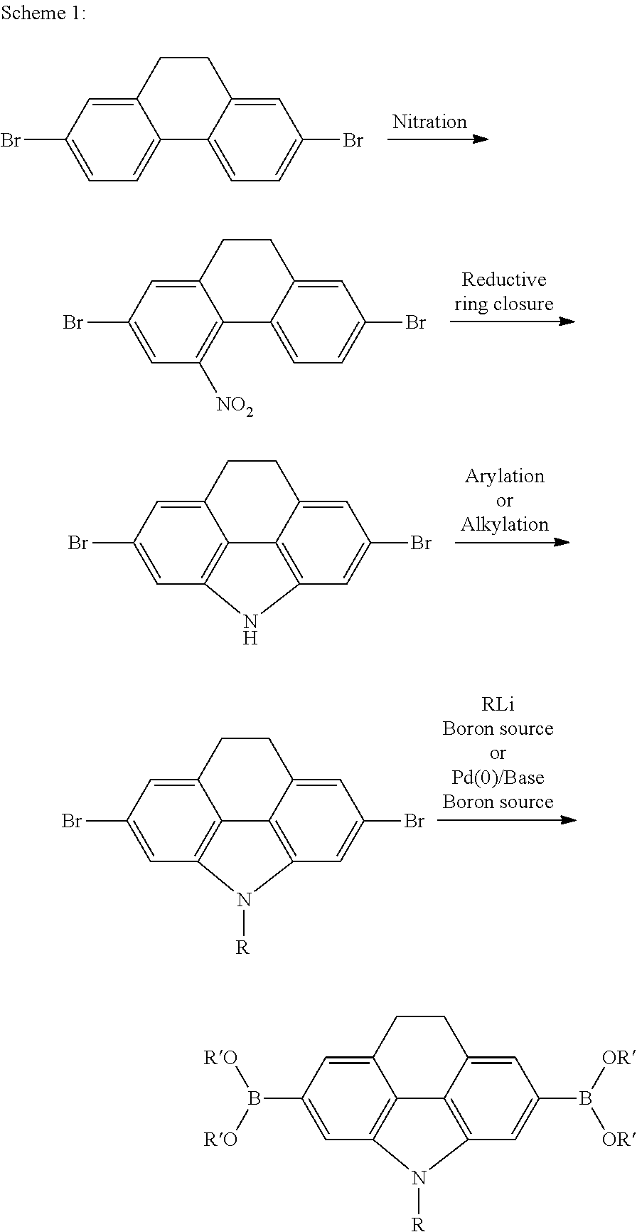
C12=CC(Br)=CC=C1C1=CC=C(Br)C=C1CC2.C12=CC(Br)=CC([NO2])=C1C1=CC=C(Br)C=C1CC2.C12=CC(Br)=CC3=C1C1=C(C=C(Br)C=C1CC2)N3.C12=CC(Br)=CC3=C1C1=C(C=C(Br)C=C1CC2)N3[R].C12=CC(B([RO])[RO])=CC3=C1C1=C(C=C(B([OR])[OR])C=C1CC2)N3[R]
